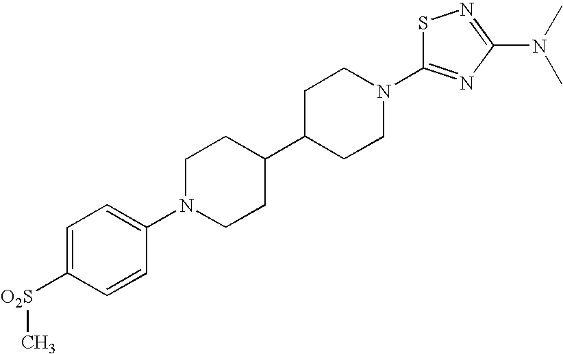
C1N(C2=CC=C([O2S]C)C=C2)CCC(C2CCN(C3=NC(N(C)C)=NS3)CC2)C1
